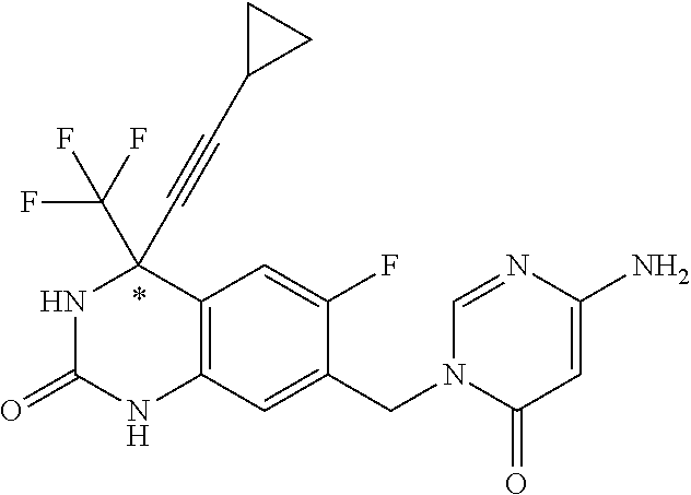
N1C(=O)NC2=C(C1(C#CC1CC1)C(F)(F)F)C=C(F)C(CN1C(=O)C=C(N)N=C1)=C2
